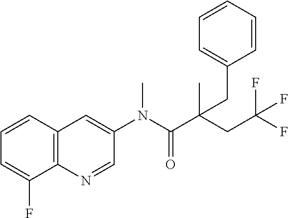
C12=C(N=CC(N(C(C(CC(F)(F)F)(C)CC3=CC=CC=C3)=O)C)=C1)C(F)=CC=C2
